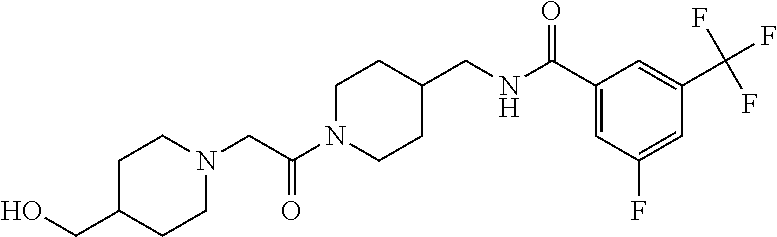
C1N(C(CN2CCC(CO)CC2)=O)CCC(CNC(C2=CC(F)=CC(C(F)(F)F)=C2)=O)C1
